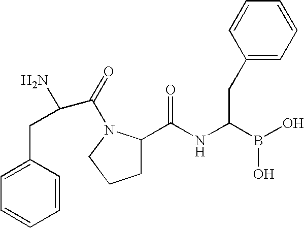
C1=C(CC(N)C(=O)N2C(C(NC(B(O)O)CC3=CC=CC=C3)=O)CCC2)C=CC=C1
